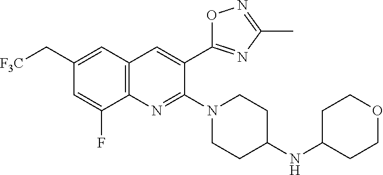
C1(C[F3C])=CC2=C(N=C(N3CCC(NC4CCOCC4)CC3)C(C3=NC(C)=NO3)=C2)C(F)=C1
